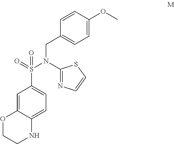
C1=C2C(=CC=C1S(=O)(N(CC1=CC=C(OC)C=C1)C1=NC=CS1)=O)NCCO2
